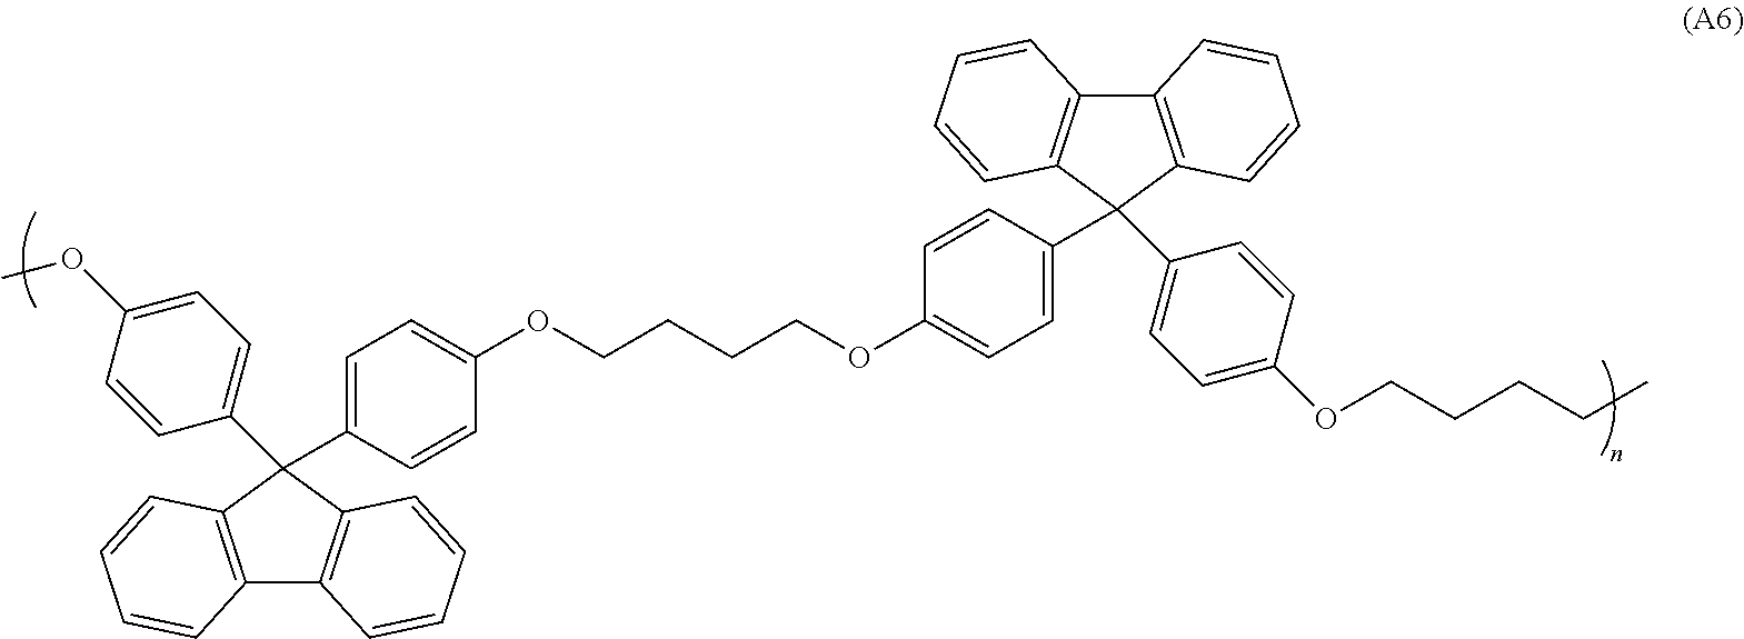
C1(OCCCCOC2=CC=C(C3(C4=CC=C(OCCCCC)C=C4)C4=C(C5=C3C=CC=C5)C=CC=C4)C=C2)=CC=C(C2(C3=CC=C(OC)C=C3)C3=C(C4=C2C=CC=C4)C=CC=C3)C=C1
